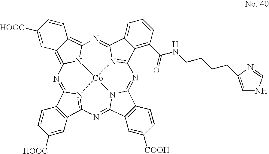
C12=C(C3=N4C1=NC1=C5C(=C6N1[Co]41N4=C(C7=C(C(NCCCCC8=CNC=N8)=O)C=CC=C7C4=N6)N=C4C6=C(C(=N3)N41)C=C([COOH])C=C6)C=CC([HOOC])=C5)C=C([HOOC])C=C2.[H]
